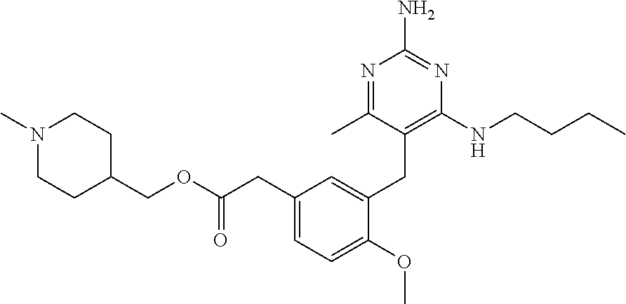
C1=C(CC(=O)OCC2CCN(C)CC2)C=C(CC2=C(NCCCC)N=C(N)N=C2C)C(OC)=C1
